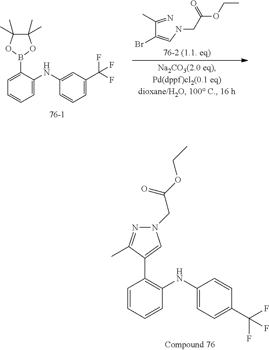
C1=C(B2OC(C)(C)C(C)(C)O2)C(NC2=CC(C(F)(F)F)=CC=C2)=CC=C1.C(C(=CNCC(OCC)=O)Br)(=N)C.C1=CC=CC(NC2=CC=C(C(F)(F)F)C=C2)=C1C1=CN(CC(OCC)=O)N=C1C
